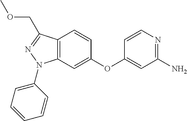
C1(OC2=CC(N)=NC=C2)=CC2=C(C=C1)C(COC)=NN2C1=CC=CC=C1
